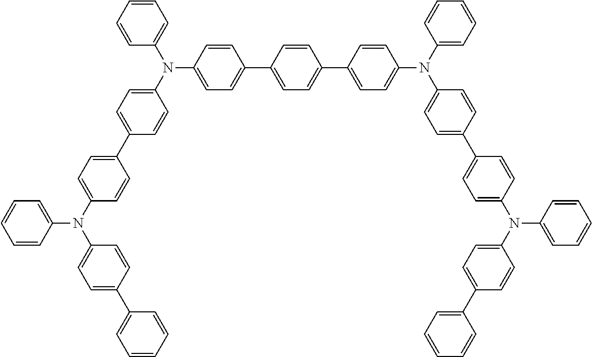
C1=CC(N(C2=CC=CC=C2)C2=CC=C(C3=CC=C(N(C4=CC=C(C5=CC=CC=C5)C=C4)C4=CC=CC=C4)C=C3)C=C2)=CC=C1C1=CC=C(C2=CC=C(N(C3=CC=C(C4=CC=C(N(C5=CC=C(C6=CC=CC=C6)C=C5)C5=CC=CC=C5)C=C4)C=C3)C3=CC=CC=C3)C=C2)C=C1
